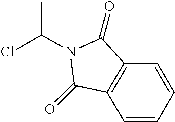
C1=CC=CC2=C1C(=O)N(C(Cl)C)C2=O
